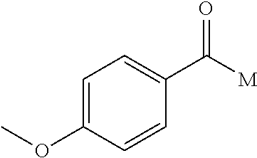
C1=C(OC)C=CC(C(=O)[M])=C1
